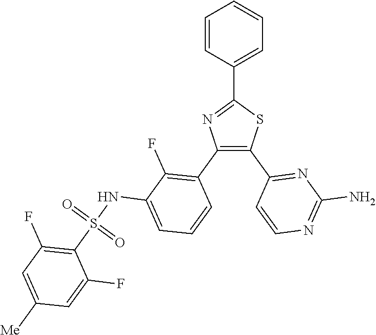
C1=C(C2=NC(C3=C(F)C(NS(C4=C(F)C=C([Me])C=C4F)(=O)=O)=CC=C3)=C(C3=NC(N)=NC=C3)S2)C=CC=C1
